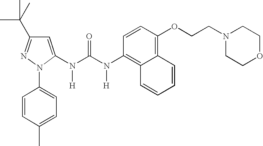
C1=C(N(C(N(C2=C3C(=C(OCCN4CCOCC4)C=C2)C=CC=C3)[H])=O)[H])N(C2=CC=C(C)C=C2)N=C1C(C)(C)C
